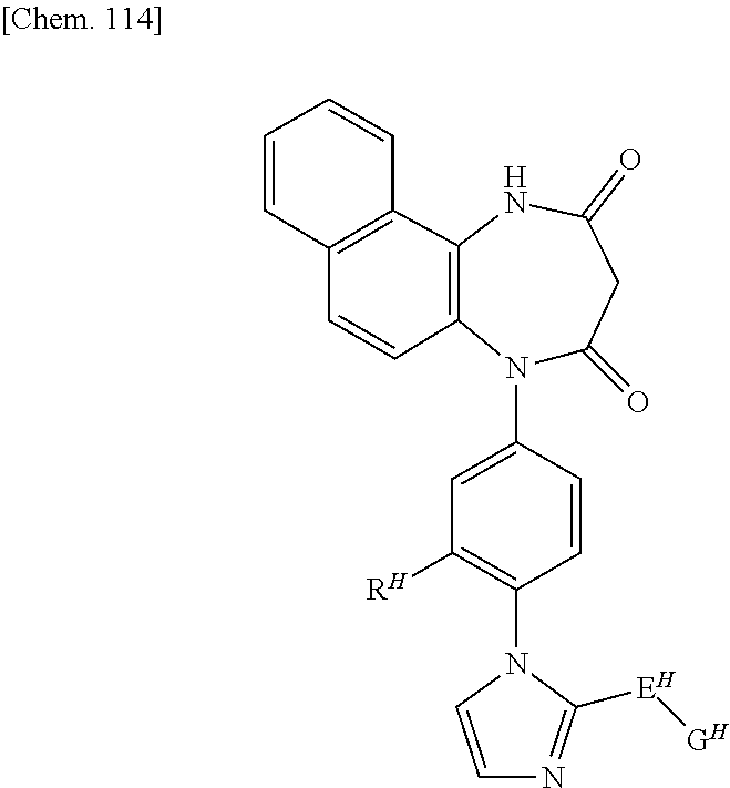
C12=C(C=CC3=C1NC(=O)CC(=O)N3C1=CC([RH])=C(N3C=CN=C3[EH][GH])C=C1)C=CC=C2
